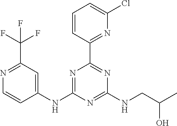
C1(NC2=NC(C3=NC(Cl)=CC=C3)=NC(NCC(O)C)=N2)=CC(C(F)(F)F)=NC=C1
